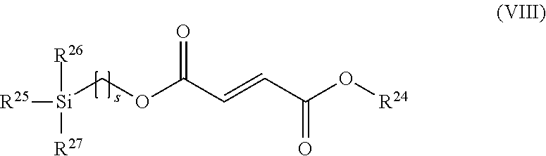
[R25][Si]([R26])([R27])COC(C=CC(O[R24])=O)=O
